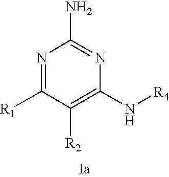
N1=C([R1])C([R2])=C(N[R4])N=C1N
